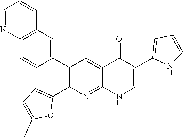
C12=C(C=C(C3=C(C4=CC=C(C)O4)N=C4C(=C3)C(=O)C(C3=CC=CN3)=CN4)C=C1)C=CC=N2
